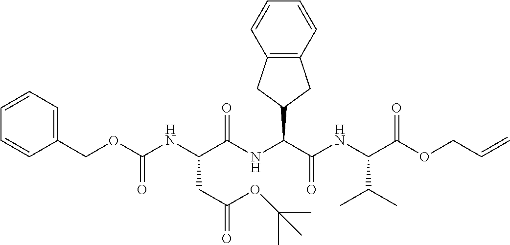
C12=C(C=CC=C1)CC(C(C(NC(C(OCC=C)=O)C(C)C)=O)NC(C(NC(OCC1=CC=CC=C1)=O)CC(=O)OC(C)(C)C)=O)C2
